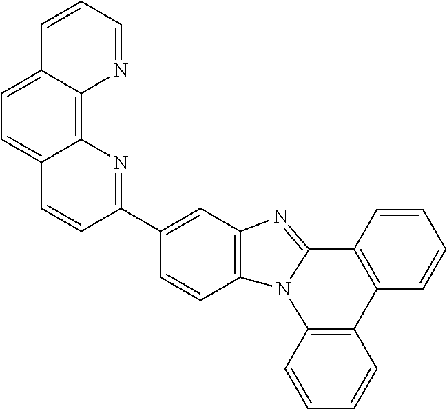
C1=CC2=C(C=C1)N1C(=NC3=C1C=CC(C1=NC4=C5C(=CC=C4C=C1)C=CC=N5)=C3)C1=C2C=CC=C1
